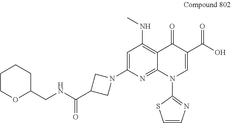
O1C(CNC(C2CN(C3=CC(NC)=C4C(=N3)N(C3=NC=CS3)C=C(C(O)=O)C4=O)C2)=O)CCCC1
